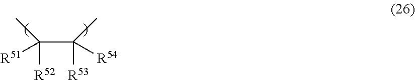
C(C([R53])([R54])C)([R52])([R51])C
